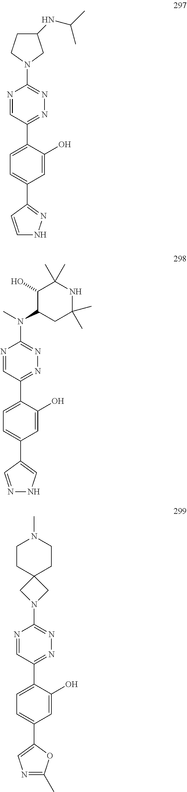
N1=C(C2=CC=C(C3=NNC=C3)C=C2O)C=NC(N2CC(NC(C)C)CC2)=N1.N1=C(C2=CC=C(C3=CNN=C3)C=C2O)C=NC(N(C2CC(C)(C)NC(C)(C)C2O)C)=N1.N1=C(C2=CC=C(C3=CN=C(C)O3)C=C2O)C=NC(N2CC3(C2)CCN(C)CC3)=N1
